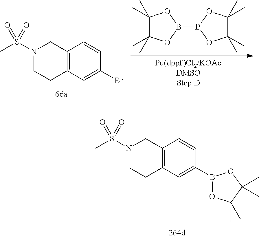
C1(C)(C)C(C)(C)OB(B2OC(C)(C)C(C)(C)O2)O1.C12=C(C=C(Br)C=C1)CCN(S(C)(=O)=O)C2.C12=C(C=C(B3OC(C)(C)C(C)(C)O3)C=C1)CCN(S(C)(=O)=O)C2
